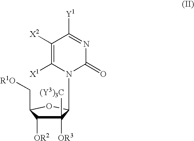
C1([OR3])([(Y3)3C])C([OR2])C(C[R1O])OC1N1C(=O)N=C([Y1])C([X2])=C1[X1]
